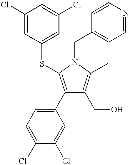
C1(C2=CC=C(Cl)C(Cl)=C2)=C(SC2=CC(Cl)=CC(Cl)=C2)N(CC2=CC=NC=C2)C(C)=C1CO
